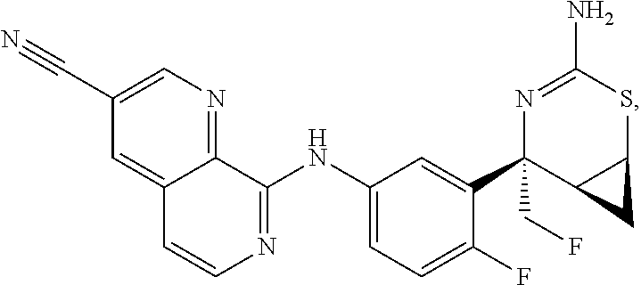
C12=NC=C(C#N)C=C1C=CN=C2NC1=CC=C(F)C(C2(CF)C3C(SC(N)=N2)C3)=C1
